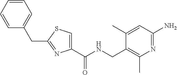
N1=C(N)C=C(C)C(CNC(=O)C2=CSC(CC3=CC=CC=C3)=N2)=C1C
